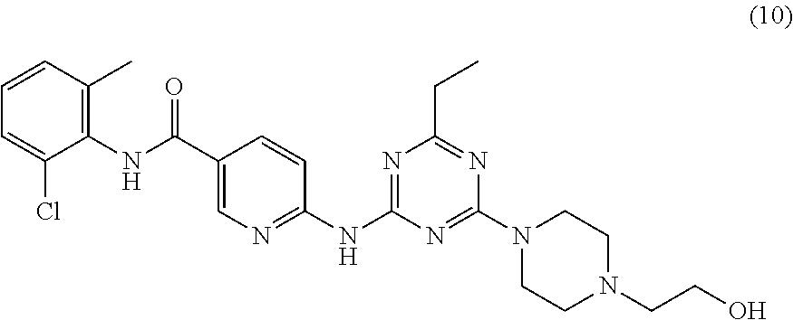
C1(C(NC2=C(C)C=CC=C2Cl)=O)=CN=C(NC2=NC(CC)=NC(N3CCN(CCO)CC3)=N2)C=C1
